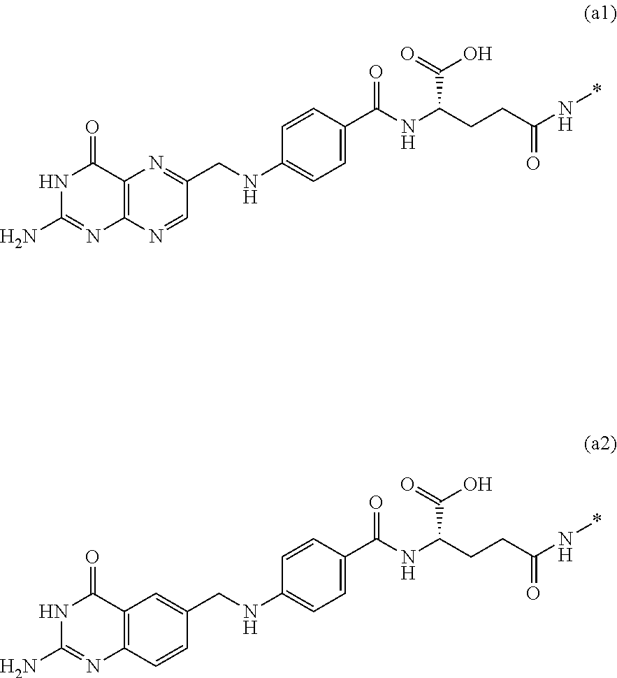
C12=C(N=CC(CNC3=CC=C(C(NC(CCC(N*)=O)C(=O)O)=O)C=C3)=N1)N=C(N)NC2=O.C12=C(C=CC(CNC3=CC=C(C(NC(CCC(N*)=O)C(=O)O)=O)C=C3)=C1)N=C(N)NC2=O
